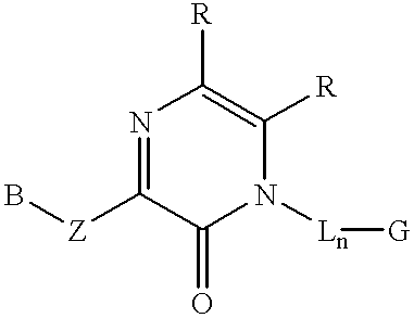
N1=C([Z]B)C(=O)N([Ln][G])C([R])=C1[R]
